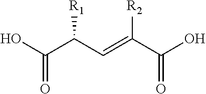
OC(C(C=C(C(O)=O)[R2])[R1])=O
